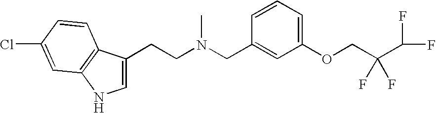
C1=C(CCN(CC2=CC(OCC(C(F)F)(F)F)=CC=C2)C)C2=C(N1)C=C(Cl)C=C2
